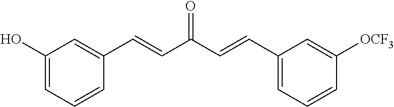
C1(O)=CC=CC(C=CC(C=CC2=CC=CC([OCF3])=C2)=O)=C1
